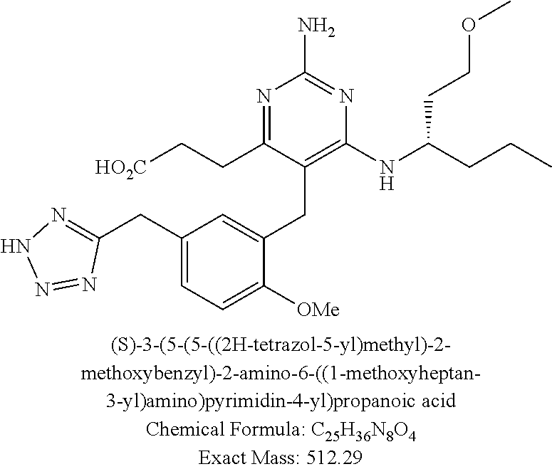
C1(CC2=CC=C([OMe])C(CC3=C(NC(CCC)CCOC)N=C(N)N=C3CC[HO2C])=C2)=NNN=N1
